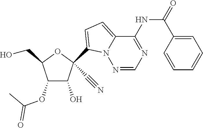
OCC1OC(C#N)(C2=CC=C3C(NC(C4=CC=CC=C4)=O)=NC=NN32)C(O)C1OC(=O)C
